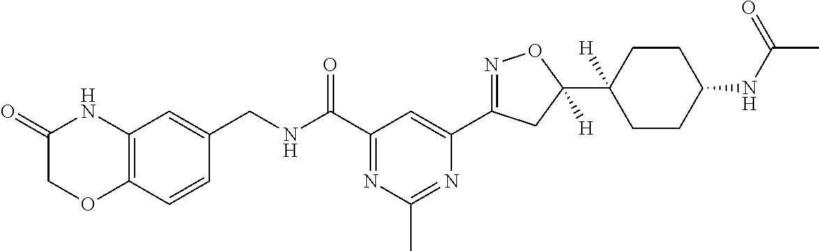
C12=C(C=CC(CNC(C3=NC(C)=NC(C4=NOC(C5([H])CCC(NC(C)=O)CC5)([H])C4)=C3)=O)=C1)OCC(=O)N2
